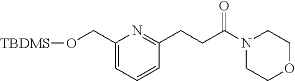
C1(CO[TBDMS])=CC=CC(CCC(N2CCOCC2)=O)=N1
